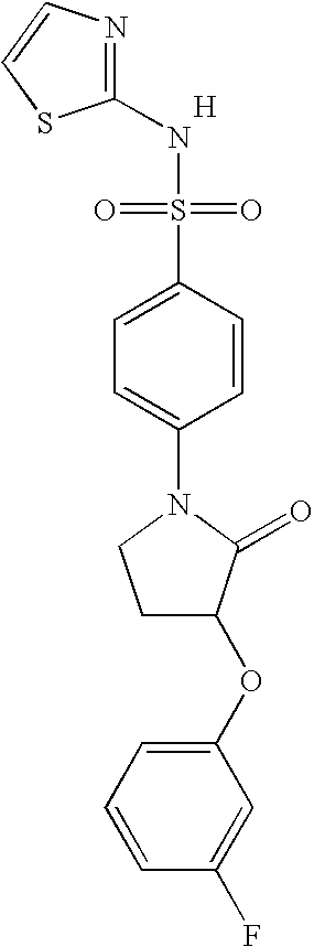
[H].N1=C(NS(=O)(=O)C2=CC=C(N3CCC(OC4=CC=CC(F)=C4)C3=O)C=C2)SC=C1
